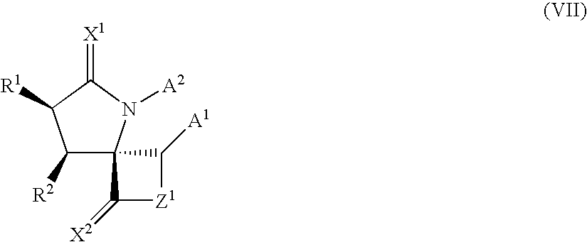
C1([R2])C2(N([A2])C(=[X1])C1[R1])C(=[X2])[Z1]C2[A1]
